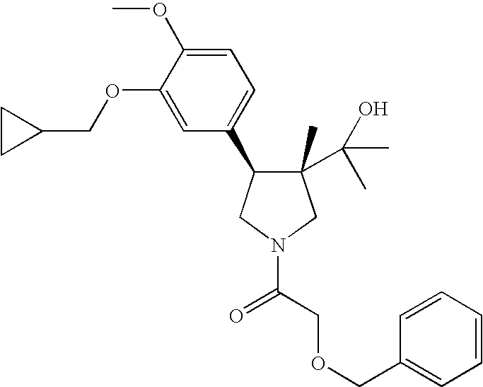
C1(C(C)(O)C)(C)C(C2=CC=C(OC)C(OCC3CC3)=C2)CN(C(COCC2=CC=CC=C2)=O)C1
